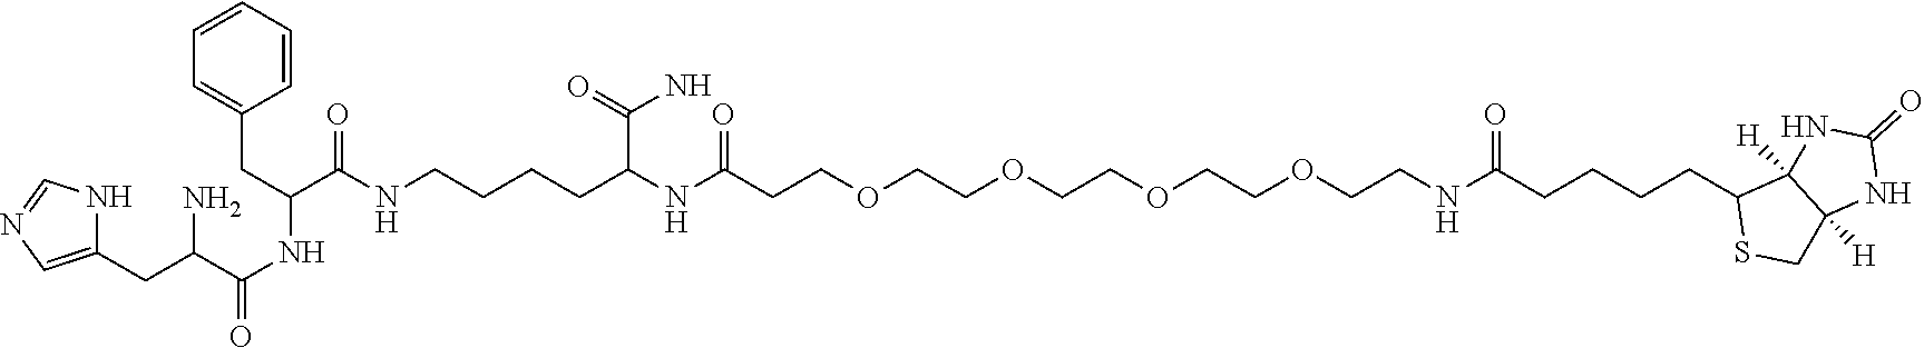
C1(CC(C(NC(C(NCCCCC(NC(CCOCCOCCOCCOCCNC(CCCCC2SCC3([H])C2([H])NC(=O)N3)=O)=O)C(=O)N)=O)CC2=CC=CC=C2)=O)N)=CN=CN1
